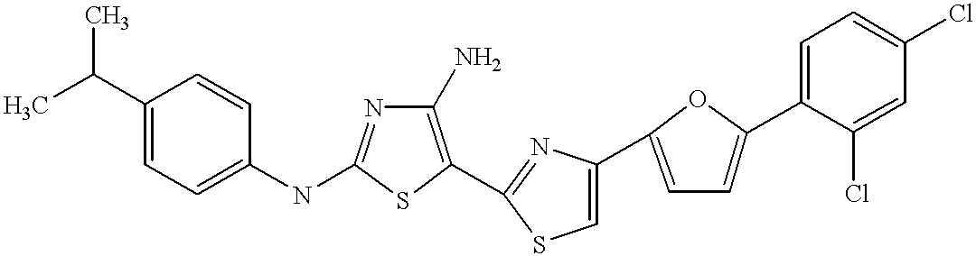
C1(N)=C(C2=NC(C3=CC=C(C4=CC=C(Cl)C=C4Cl)O3)=CS2)SC(NC2=CC=C(C(C)C)C=C2)=N1
